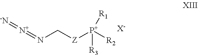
N(C[Z][P+]([R2])([R3])[R1])=[N+]=[-N].[X-]
